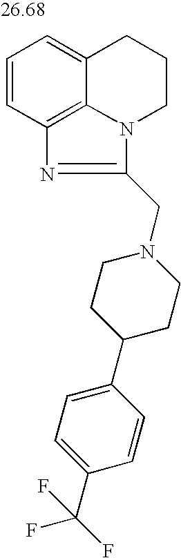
C1=CC2=C3C(=C1)CCCN3C(CN1CCC(C3=CC=C(C(F)(F)F)C=C3)CC1)=N2
